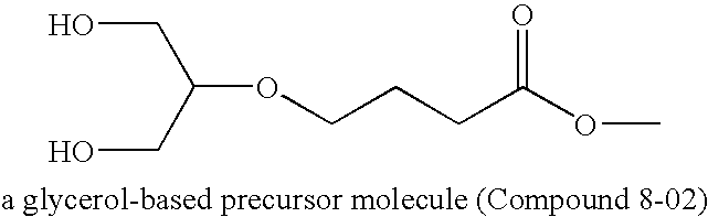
C(C(CO)OCCCC(OC)=O)O
